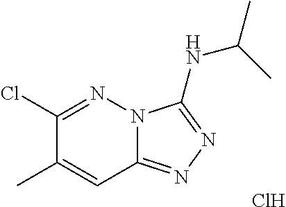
C1(Cl)=NN2C(=NN=C2NC(C)C)C=C1C.Cl
